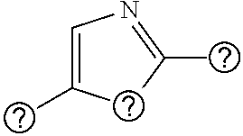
C1=C(C)CC(C)=N1
